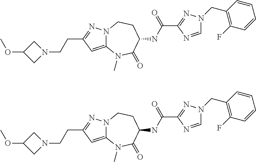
C12=CC(CCN3CC(OC)C3)=NN1CCC(NC(=O)C1=NN(CC3=C(F)C=CC=C3)C=N1)C(=O)N2C.C12=CC(CCN3CC(OC)C3)=NN1CCC(NC(=O)C1=NN(CC3=C(F)C=CC=C3)C=N1)C(=O)N2C
